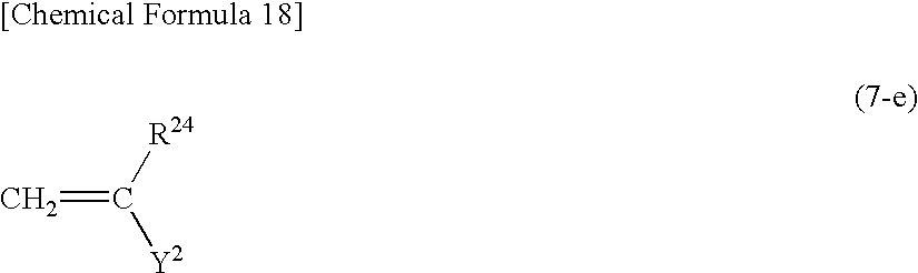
[R24]C([Y2])=C
